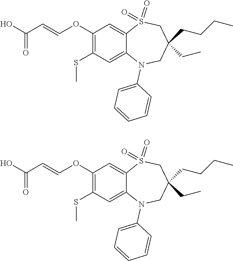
C1=CC=C(N2C3=CC(SC)=C(OC=CC(=O)O)C=C3S(=O)(=O)CC(CCCC)(CC)C2)C=C1.C1=CC=C(N2C3=CC(SC)=C(OC=CC(=O)O)C=C3S(=O)(=O)CC(CCCC)(CC)C2)C=C1
